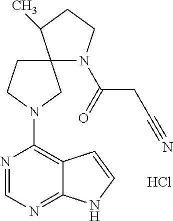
N1=CN=C2C(=C1N1CC3(N(C(CC#N)=O)CCC3C)CC1)C=CN2.Cl
